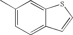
C1(C)=CC=C2C(=C1)SC=C2
